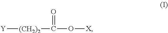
[Y][(CH2)2]C(O[X])=O
